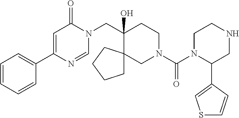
C1=CC=CC(C2=CC(=O)N(CC3(O)CCN(C(=O)N4C(C5=CSC=C5)CNCC4)CC34CCCC4)C=N2)=C1
